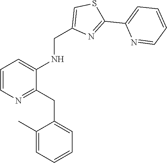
C1=CN=C(CC2=CC=CC=C2C)C(NCC2=CSC(C3=CC=CC=N3)=N2)=C1
